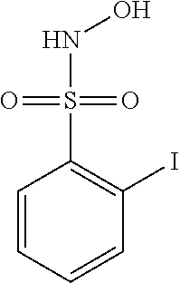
C1=CC=CC(I)=C1S(NO)(=O)=O
